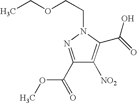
C1(C(OC)=O)=NN(CCOCC)C(C(=O)O)=C1[NO2]
